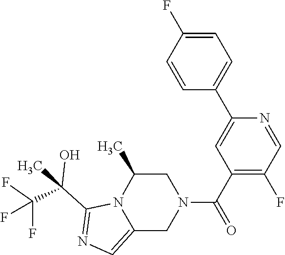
C1(C(C)(C(F)(F)F)O)=NC=C2N1C(C)CN(C(C1=C(F)C=NC(C3=CC=C(F)C=C3)=C1)=O)C2
